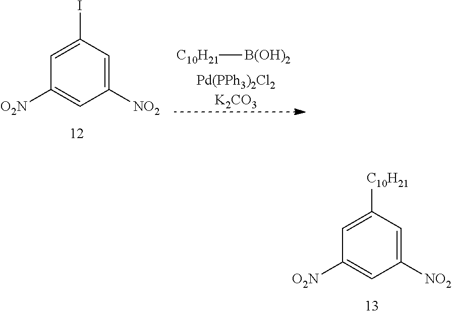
C1=C(I)C=C([NO2])C=C1[O2N].[C10H21][B(OH)2].[Pd(PPh3)2Cl2K2CO3].C1=C([C10H21])C=C([NO2])C=C1[O2N]
